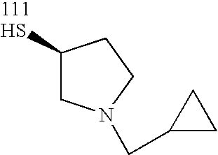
C1(S)CN(CC2CC2)CC1
